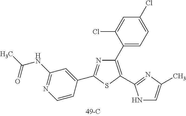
C1(C2=CC=C(Cl)C=C2Cl)=C(C2=NC(C)=CN2)SC(C2=CC(NC(C)=O)=NC=C2)=N1
